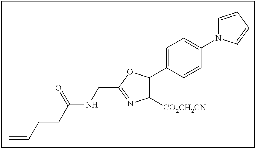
C1([CO2CH2CN])=C(C2=CC=C(N3C=CC=C3)C=C2)OC(CNC(CCC=C)=O)=N1
